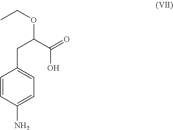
C1=CC(N)=CC=C1CC(C(=O)O)OCC
